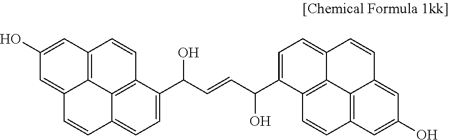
C1(O)=CC2=C3C(=C1)C=CC1=CC=C(C(C=CC(C4=CC=C5C6=C4C=CC4=C6C(=CC(O)=C4)C=C5)O)O)C(=C31)C=C2
